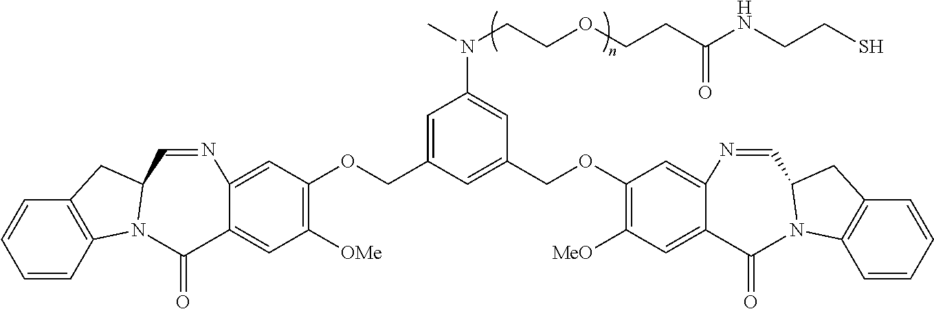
C12=C(C=CC=C1)N1C(C2)C=NC2=CC(OCC3=CC(N(CCOCCC(NCCS)=O)C)=CC(COC4=C([MeO])C=C5C(=C4)N=CC4N(C6=C(C=CC=C6)C4)C5=O)=C3)=C([OMe])C=C2C1=O
